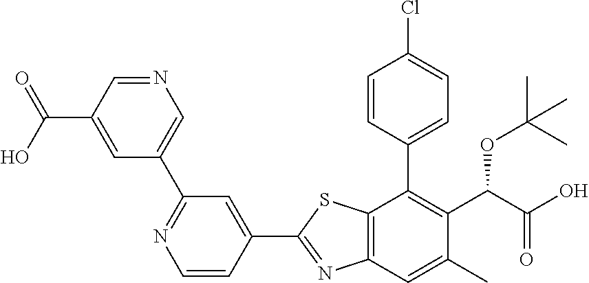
C1(C2=NC3=C(S2)C(C2=CC=C(Cl)C=C2)=C(C(C(O)=O)OC(C)(C)C)C(C)=C3)=CC(C2=CN=CC(C(=O)O)=C2)=NC=C1
